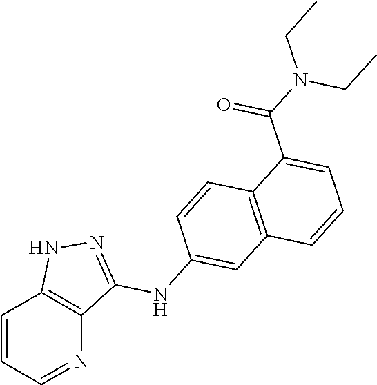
C1=CC=NC2=C1NN=C2NC1=CC2=C(C=C1)C(C(N(CC)CC)=O)=CC=C2
